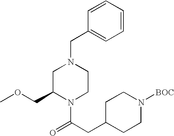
C1=CC=CC(CN2CC(COC)N(C(CC3CCN([BOC])CC3)=O)CC2)=C1
